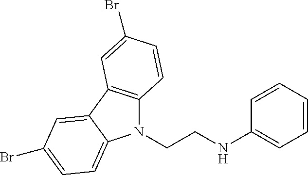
N1(CCNC2=CC=CC=C2)C2=C(C3=CC(Br)=CC=C13)C=C(Br)C=C2
